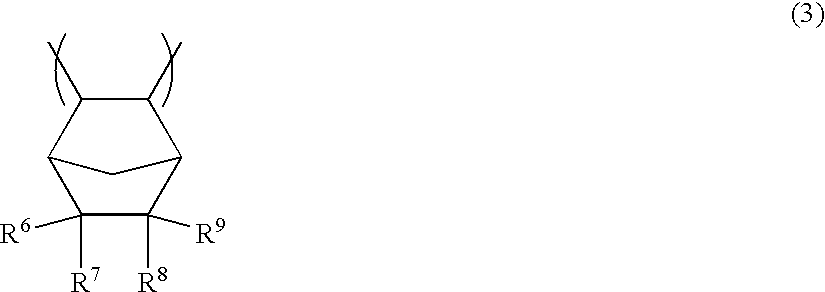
C1([R6])([R7])C([R8])([R9])C2C(C)C(C)C1C2
